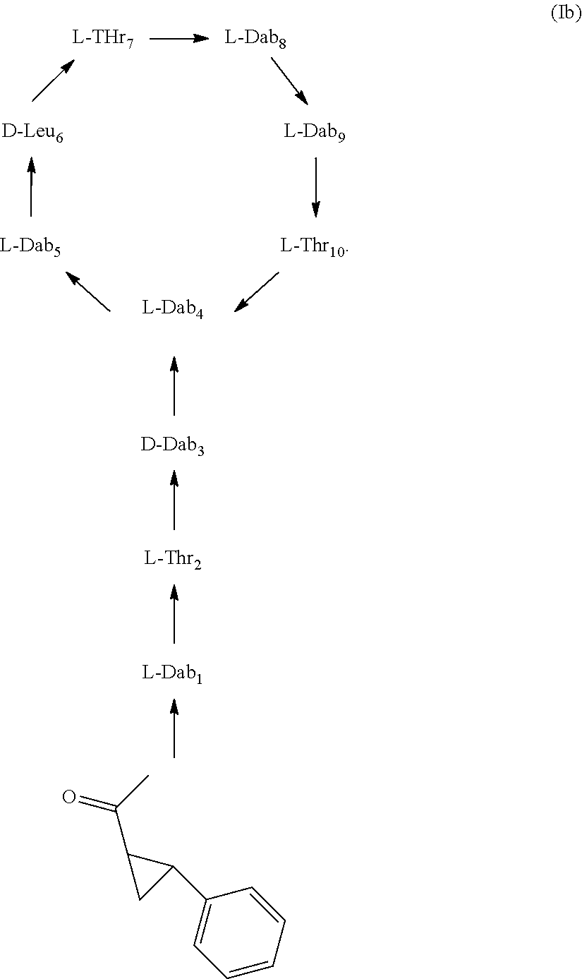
C1(C2C(C(C)=O)C2)=CC=CC=C1
